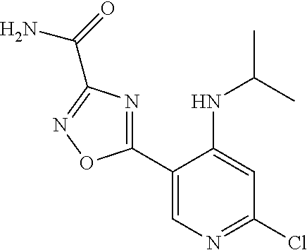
C1(C2=NC(C(=O)N)=NO2)=CN=C(Cl)C=C1NC(C)C
